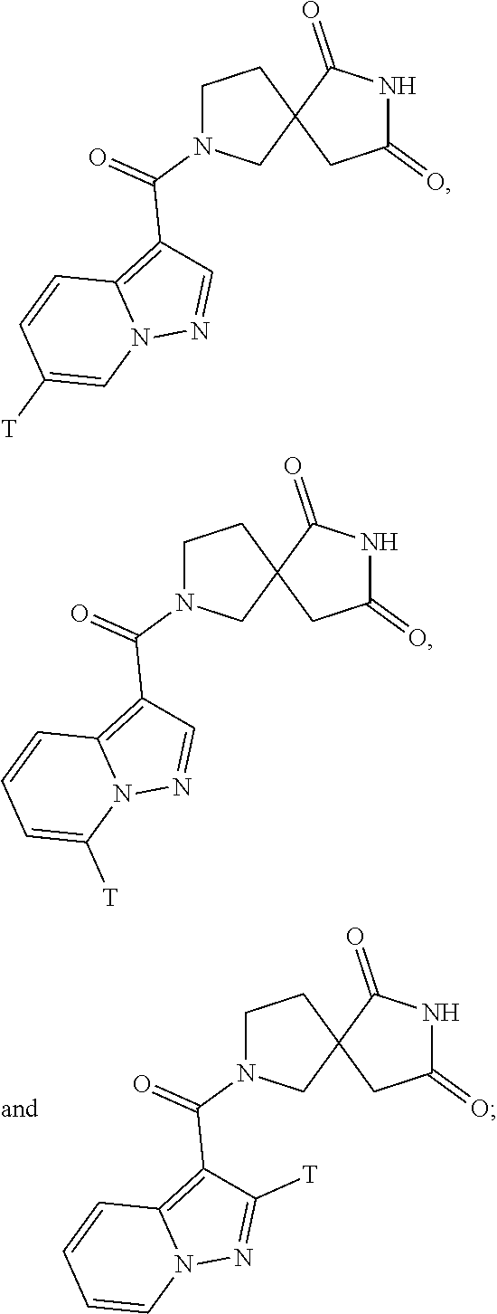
C1N(C(=O)C2=C3N(N=C2[T])C=CC=C3)CC2(C1)CC(=O)NC2=O.C1N(C(=O)C2=C3N(N=C2)C=C([T])C=C3)CC2(C1)CC(=O)NC2=O.C1N(C(=O)C2=C3N(N=C2)C([T])=CC=C3)CC2(C1)CC(=O)NC2=O
